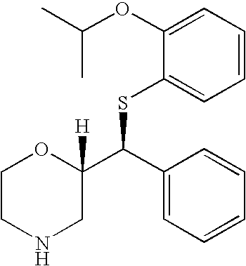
C1(OC(C)C)=CC=CC=C1SC(C1([H])OCCNC1)C1=CC=CC=C1
